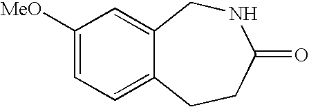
C1([MeO])=CC=C2C(=C1)CNC(=O)CC2
